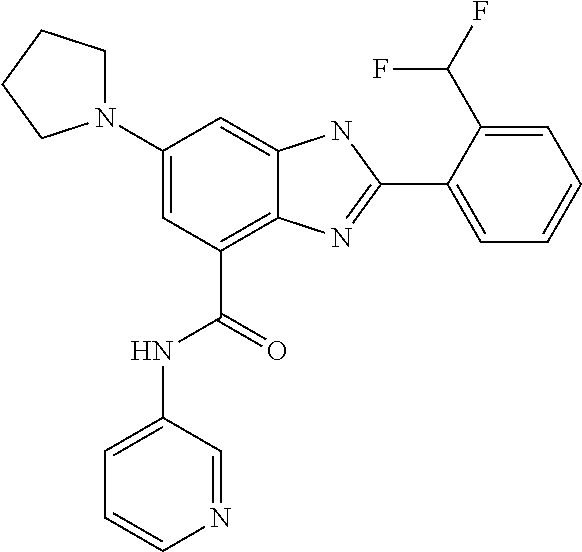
C1(N2CCCC2)=CC(C(=O)NC2=CC=CN=C2)=C2C(=C1)NC(C1=CC=CC=C1C(F)F)=N2
